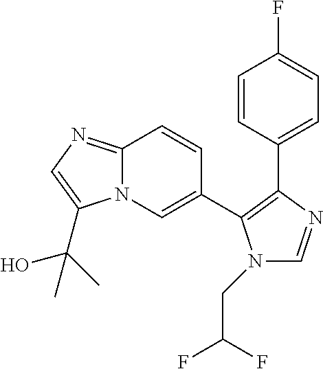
C12=NC=C(C(O)(C)C)N1C=C(C1=C(C3=CC=C(F)C=C3)N=CN1CC(F)F)C=C2
